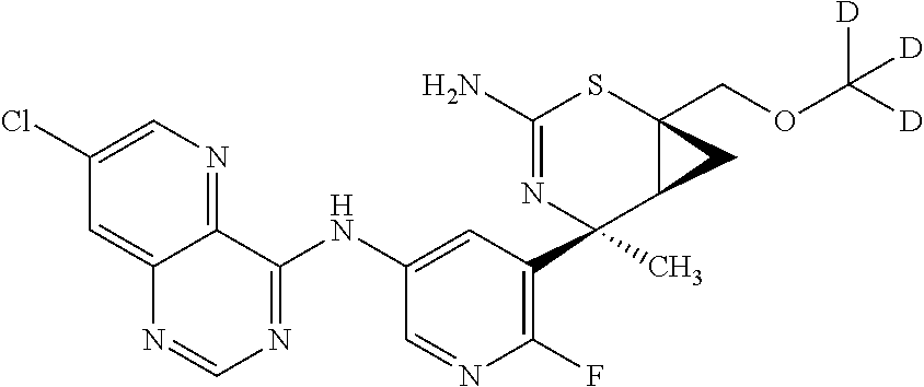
C1(N)=NC(C2=C(F)N=CC(NC3=NC=NC4=CC(Cl)=CN=C34)=C2)(C)C2C(COC([D])([D])[D])(S1)C2
